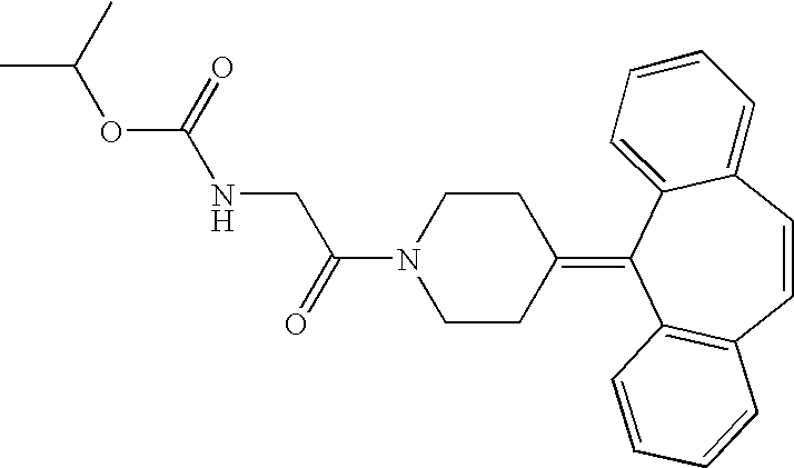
O=C(N1CCC(=C2C3=C(C=CC4=CC=CC=C24)C=CC=C3)CC1)CNC(OC(C)C)=O
